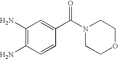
C1(N)=C(N)C=CC(C(=O)N2CCOCC2)=C1
